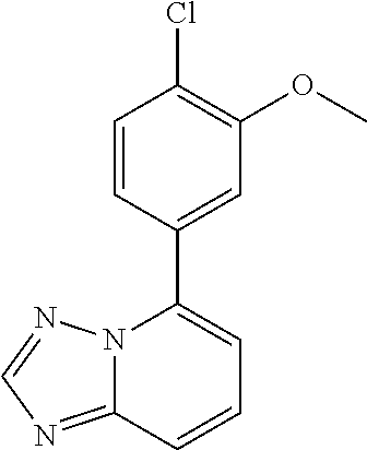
C1=CC(C2=CC=CC3=NC=NN23)=CC(OC)=C1Cl
